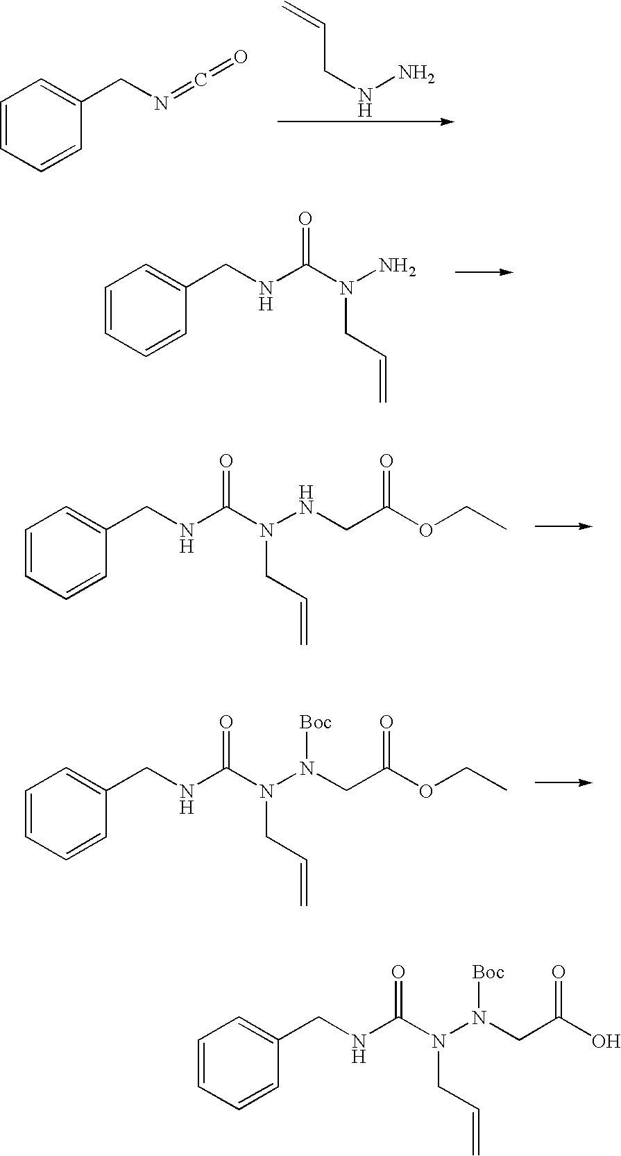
C1=CC=CC(CN=C=O)=C1.N(N)CC=C.C1=CC=CC(CNC(N(N)CC=C)=O)=C1.C1=CC=CC(CNC(N(NCC(OCC)=O)CC=C)=O)=C1.C1=CC=CC(CNC(N(N(CC(OCC)=O)[Boc])CC=C)=O)=C1.C1=CC=CC(CNC(N(N(CC(O)=O)[Boc])CC=C)=O)=C1
